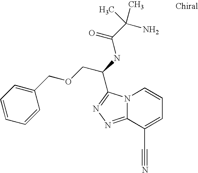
N12C(=NN=C1C(NC(C(N)(C)C)=O)COCC1=CC=CC=C1)C(C#N)=CC=C2
